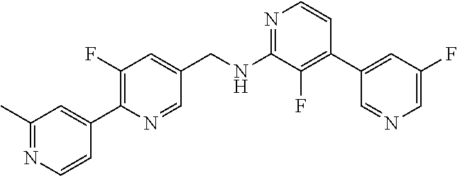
N1=C(NCC2=CC(F)=C(C3=CC(C)=NC=C3)N=C2)C(F)=C(C2=CC(F)=CN=C2)C=C1
